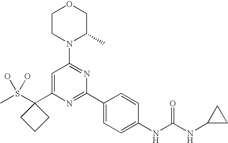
CS(C1(C2=CC(N3C(C)COCC3)=NC(C3=CC=C(NC(NC4CC4)=O)C=C3)=N2)CCC1)(O)O
